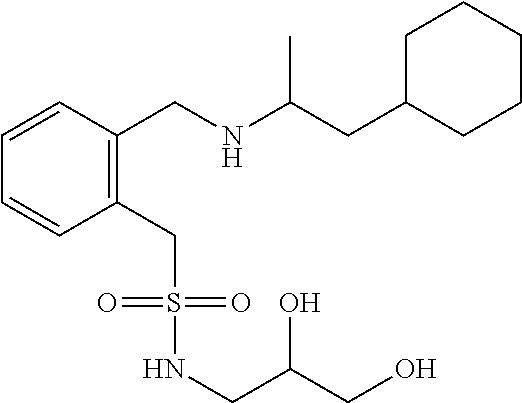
C1=CC=CC(CNC(CC2CCCCC2)C)=C1CS(NCC(CO)O)(=O)=O
